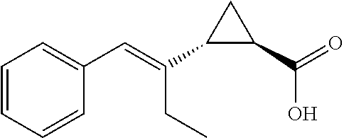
C1=CC=CC(C=C(CC)C2C(C(=O)O)C2)=C1
